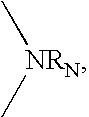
C[NRN]C
